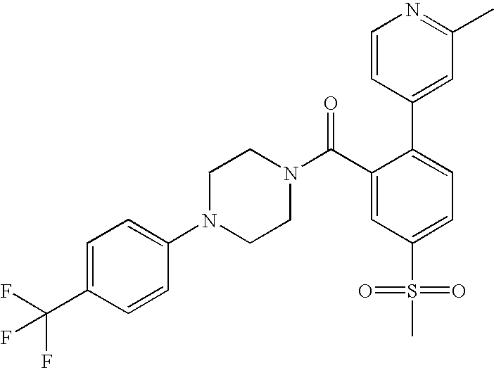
C1(C(F)(F)F)=CC=C(N2CCN(C(C3=CC(S(=O)(=O)C)=CC=C3C3=CC(C)=NC=C3)=O)CC2)C=C1
